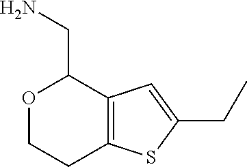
O1CCC2=C(C1CN)C=C(CC)S2
